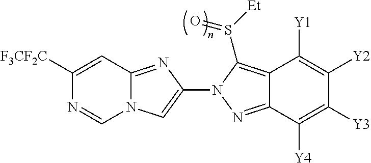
N12C(=NC(N3N=C4C(=C3S([Et])=O)C([Y1])=C([Y2])C([Y3])=C4[Y4])=C1)C=C([F3CF2C])N=C2
